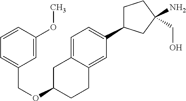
C1=C2C(=CC(C3CCC(CO)(N)C3)=C1)CCC(OCC1=CC=CC(OC)=C1)C2
